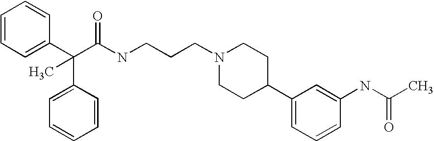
C1=CC=C(C(C(NCCCN2CCC(C3=CC=CC(NC(C)=O)=C3)CC2)=O)(C)C2=CC=CC=C2)C=C1
